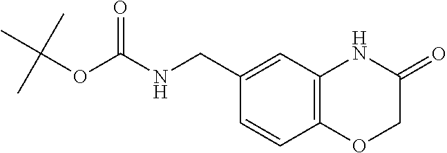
C12=C(C=C(CNC(OC(C)(C)C)=O)C=C1)NC(=O)CO2
